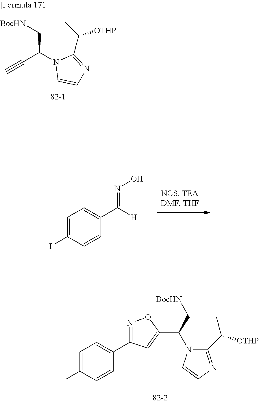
IC1=CC=C(C2=NOC(C(N3C(C([OTHP])C)=NC=C3)C[BocHN])=C2)C=C1.C1=C(I)C=CC(C([H])=NO)=C1.[82-1].C(C(N1C=CN=C1C(C)[OTHP])C[BocHN])#C
